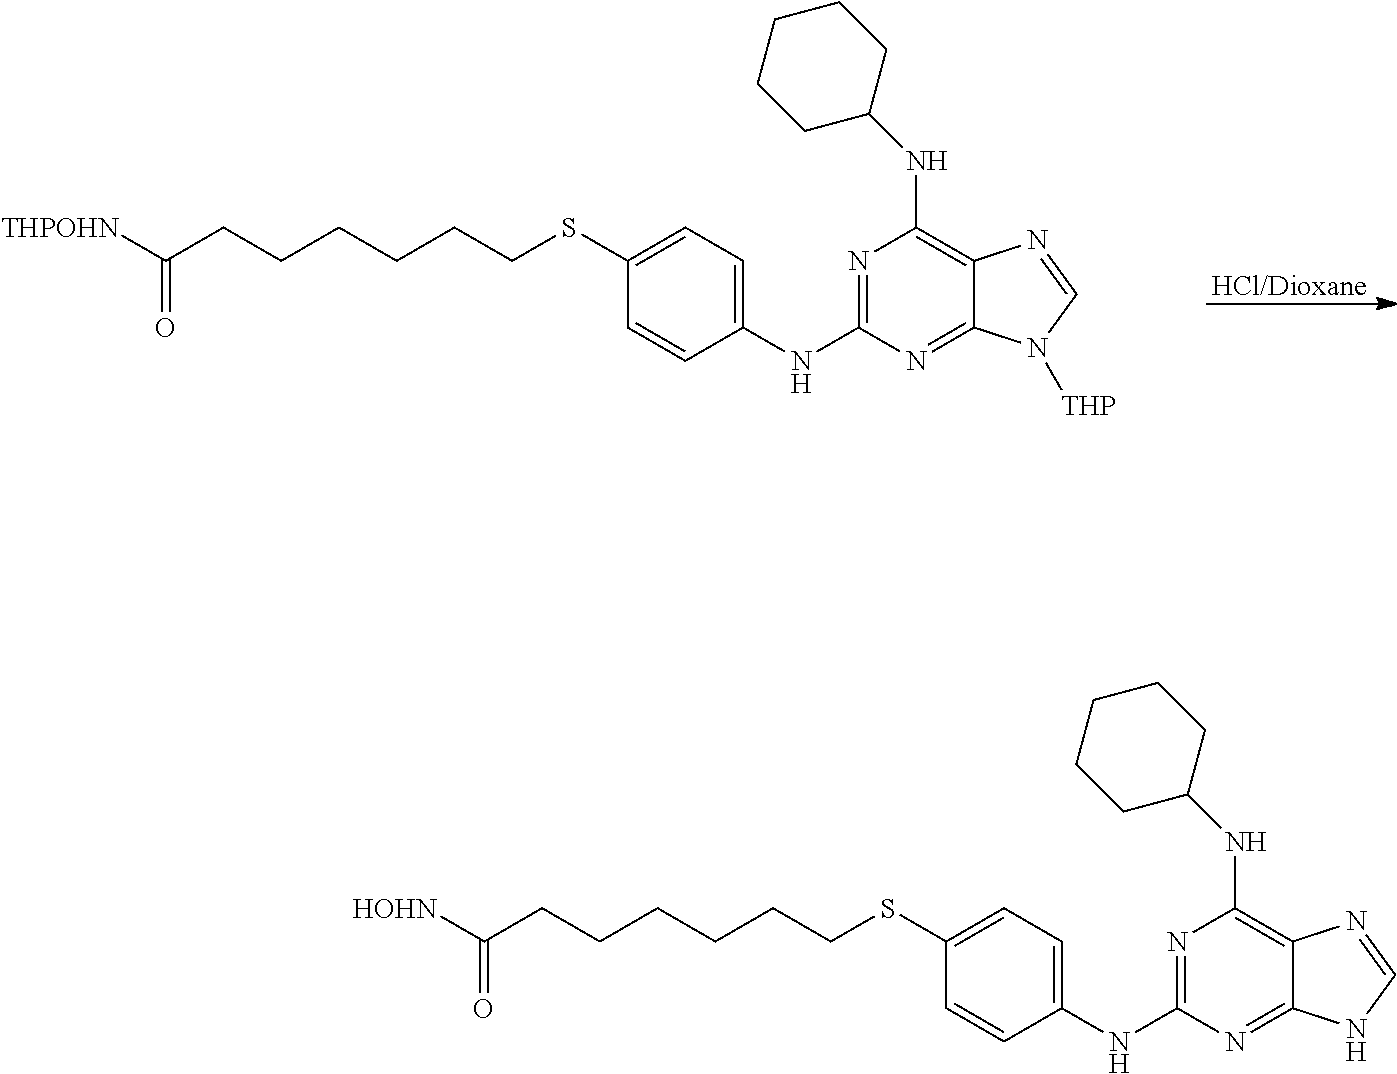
[HCl/Dioxane].C1=C(NC2=NC(NC3CCCCC3)=C3C(=N2)N([THP])C=N3)C=CC(SCCCCCCC([THPOHN])=O)=C1.C1=C(NC2=NC(NC3CCCCC3)=C3C(=N2)NC=N3)C=CC(SCCCCCCC([HOHN])=O)=C1
